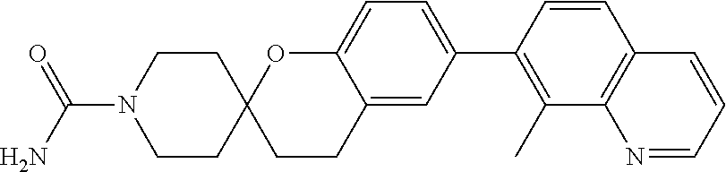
C12=CC(C3=C(C)C4=C(C=C3)C=CC=N4)=CC=C1OC1(CC2)CCN(C(N)=O)CC1
